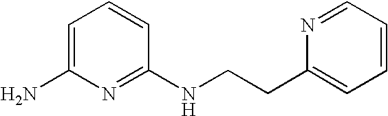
C1=C(N)N=C(NCCC2=CC=CC=N2)C=C1
